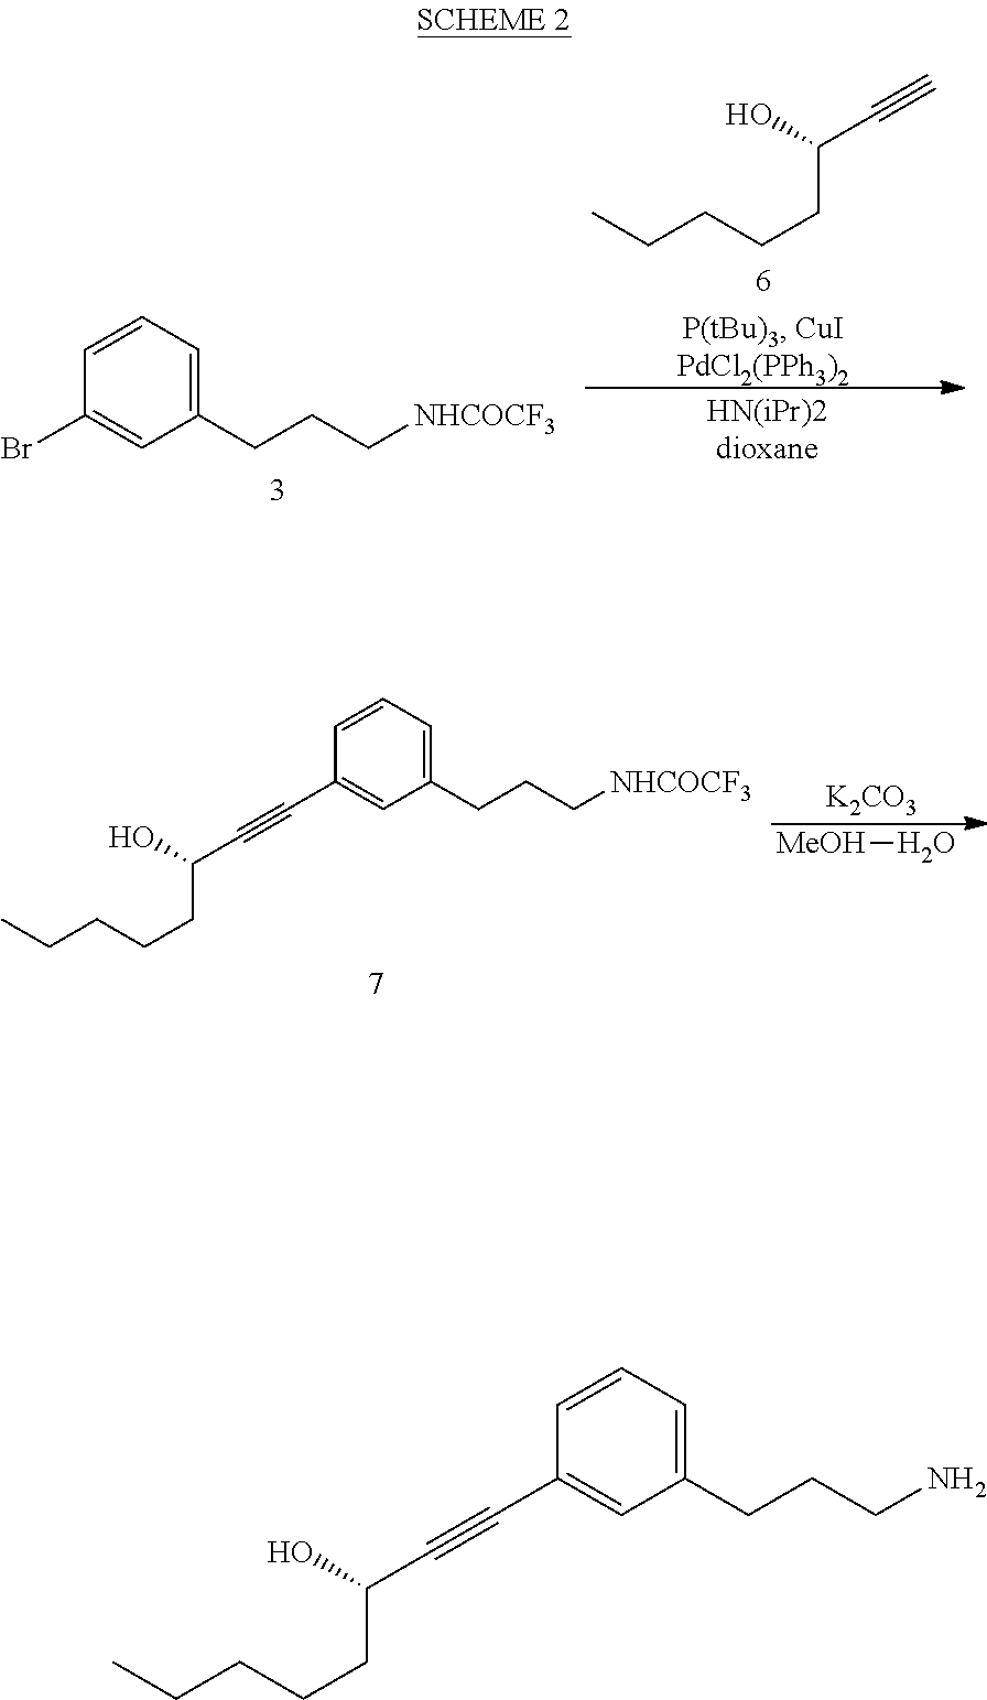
C#CC(CCCCC)O.C1(CCC[NHCOCF3])=CC=CC(Br)=C1.[MeOH]O.[K2CO3].C1(CCC[NHCOCF3])=CC=CC(C#CC(CCCCC)O)=C1.C1(CCCN)=CC=CC(C#CC(CCCCC)O)=C1
